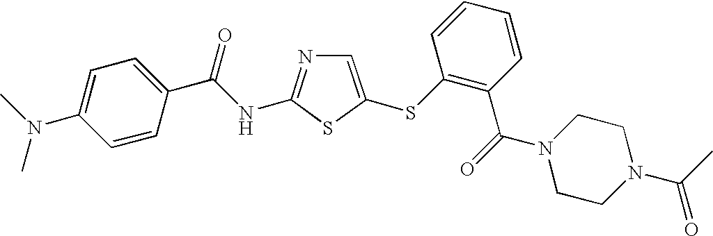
C1=C(SC2=C(C(=O)N3CCN(C(C)=O)CC3)C=CC=C2)SC(NC(C2=CC=C(N(C)C)C=C2)=O)=N1
